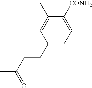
C1(CCC(C)=O)=CC=C([CONH2])C(C)=C1
